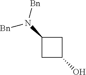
C1(N([Bn])[Bn])CC(O)C1
